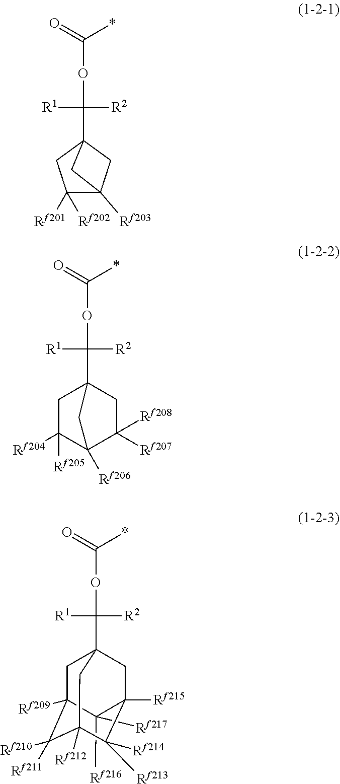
C(*)(=O)OC(C12CC([Rf202])([Rf201])C([Rf203])(C1)C2)([R2])[R1].C(*)(=O)OC(C12CC([Rf205])([Rf204])C([Rf206])(C([Rf208])([Rf207])C1)C2)([R2])[R1].C1([Rf216])([Rf217])C2([Rf209])CC3(C(OC(*)=O)([R2])[R1])CC1([Rf215])C([Rf214])([Rf213])C([Rf212])(C2([Rf211])[Rf210])C3
